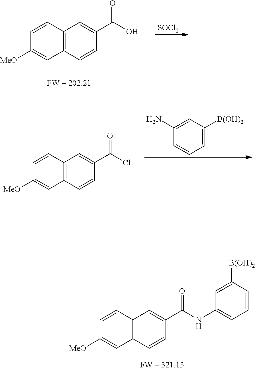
C12=C(C=CC(C(NC3=CC=CC([B(OH)2])=C3)=O)=C1)C=C([MeO])C=C2.C12=C(C=CC(C(O)=O)=C1)C=C([MeO])C=C2.[SOCl2].C1=C([B(OH)2])C=C(N)C=C1.C12=C(C=CC(C(Cl)=O)=C1)C=C([MeO])C=C2
